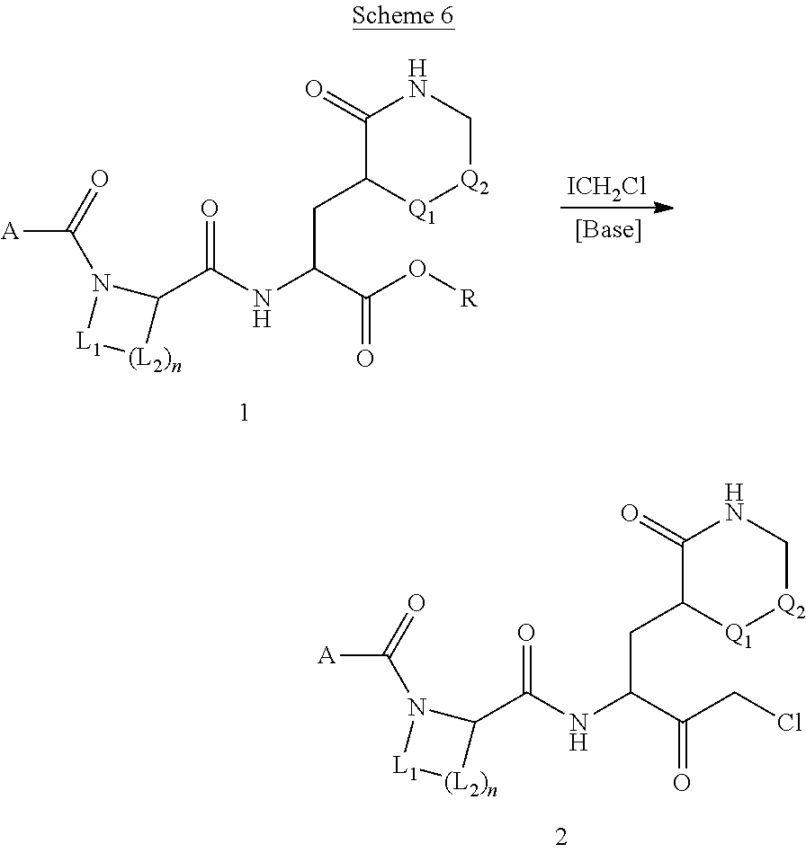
C1(C(NC(C(O[R])=O)CC2[Q1][Q2]CNC2=O)=O)N(C(=O)[A])[L1][(L2)n]1.[ICH2Cl].C1(C(NC(C(CCl)=O)CC2[Q1][Q2]CNC2=O)=O)N(C(=O)[A])[L1][(L2)n]1
